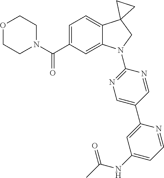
C(C1=CC=C2C(=C1)N(C1=NC=C(C3=CC(NC(=O)C)=CC=N3)C=N1)CC21CC1)(=O)N1CCOCC1
